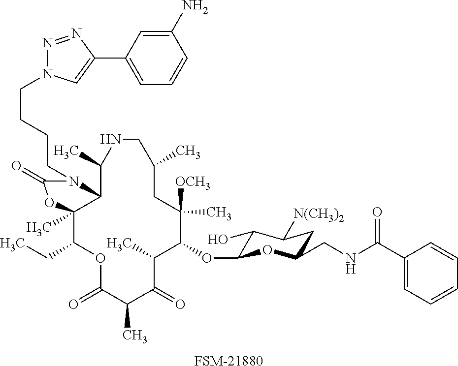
C1(OC2C(O)C([N(CH3)2])CC(CNC(C3=CC=CC=C3)=O)O2)C([OCH3])(C)CC(C)CNC(C)C2C(C)(C(CC)OC(=O)C(C)C(=O)C1C)OC(=O)N2CCCCN1N=NC(C2=CC=CC(N)=C2)=C1.[FSM-21880]
